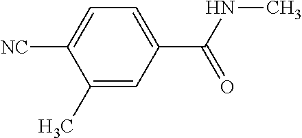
C1(C)=CC(C(NC)=O)=CC=C1[NC]
